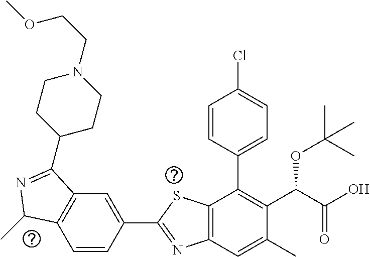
C1=CC(C2=NC3=C(S2)C(C2=CC=C(Cl)C=C2)=C(C(C(O)=O)OC(C)(C)C)C(C)=C3)=CC2=C1C(C)N=C2C1CCN(CCOC)CC1
